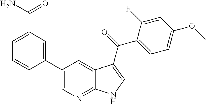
C12=NC=C(C3=CC(C(=O)N)=CC=C3)C=C1C(C(=O)C1=CC=C(OC)C=C1F)=CN2
